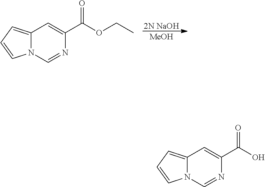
[2N NaOH].[MeOH].C12=CC=CN1C=NC(C(=O)OCC)=C2.C12=CC=CN1C=NC(C(=O)O)=C2
